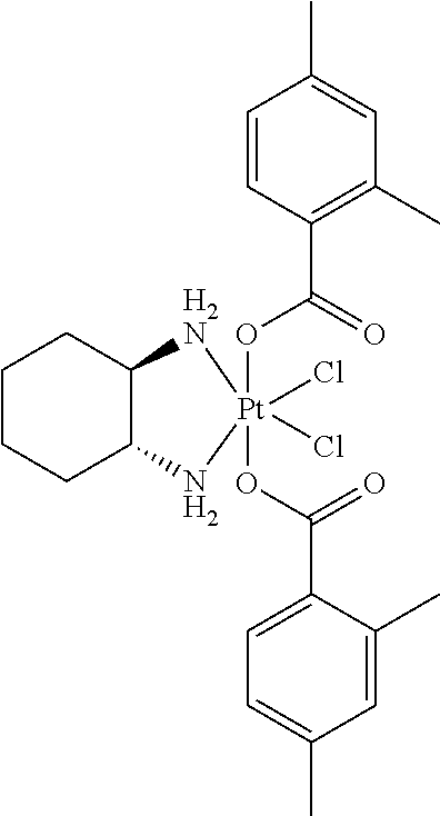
C1CCC2C(C1)[H2N][Pt](Cl)(Cl)(OC(C1=C(C)C=C(C)C=C1)=O)(OC(C1=CC=C(C)C=C1C)=O)N2
